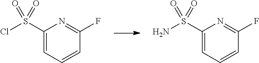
C1(S(Cl)(=O)=O)=CC=CC(F)=N1.C1(S(N)(=O)=O)=CC=CC(F)=N1
